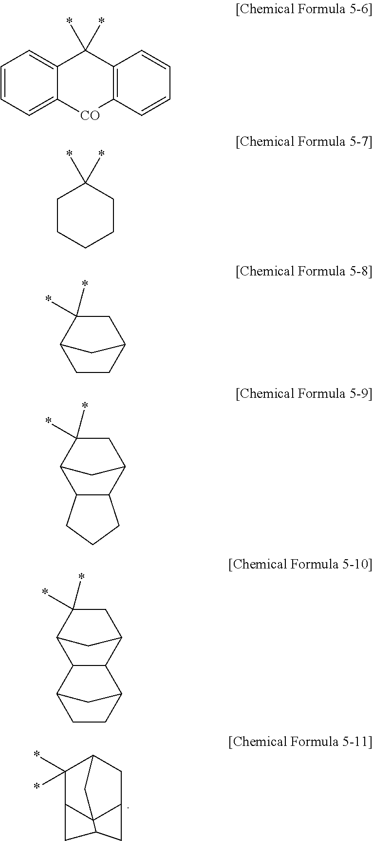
C1(*)(*)C2C34C(CC1C3)CC4C2.C1=CC=C2C(=C1)C(*)(*)C1=C([CO]2)C=CC=C1.C1CCCCC1(*)*.C1C(*)(*)C2CCC1C2.C1C(*)(*)C2C3C(C1C2)CCC3.C1C(*)(*)C2C3C(C1C2)C1CCC3C1
